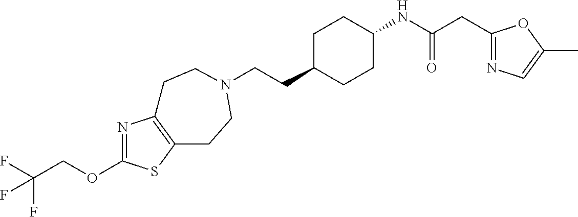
C(CC1CCC(NC(CC2=NC=C(C)O2)=O)CC1)N1CCC2=C(N=C(OCC(F)(F)F)S2)CC1
